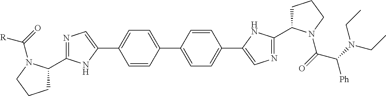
C1=CC(C2=CC=C(C3=CN=C(C4CCCN4C(=O)C(N(CC)CC)[Ph])N3)C=C2)=CC=C1C1=CN=C(C2CCCN2C(=O)[R])N1
